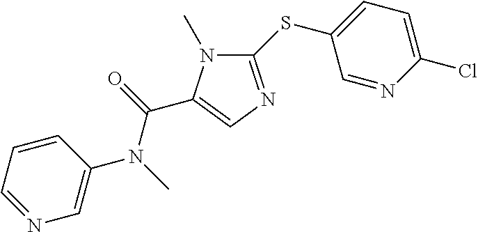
C1(SC2=CC=C(Cl)N=C2)=NC=C(C(=O)N(C)C2=CN=CC=C2)N1C
